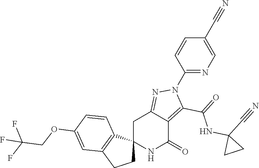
C12(NC(=O)C3=C(C(=O)NC4(C#N)CC4)N(C4=NC=C(C#N)C=C4)N=C3C1)CCC1=C2C=CC(OCC(F)(F)F)=C1
